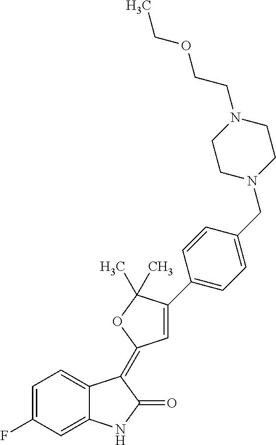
C1=C2C(=CC(F)=C1)NC(=O)C2=C1C=C(C2=CC=C(CN3CCN(CCOCC)CC3)C=C2)C(C)(C)O1
